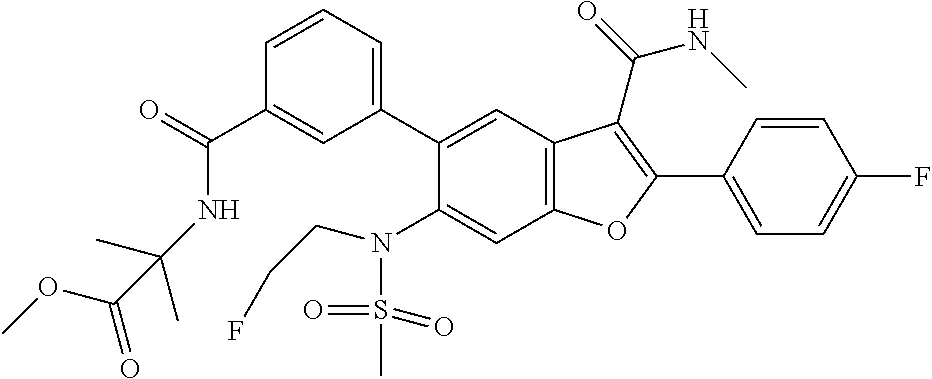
C1=CC=C(C2=CC3=C(C=C2N(S(C)(=O)=O)CCF)OC(C2=CC=C(F)C=C2)=C3C(NC)=O)C=C1C(=O)NC(C)(C)C(OC)=O
